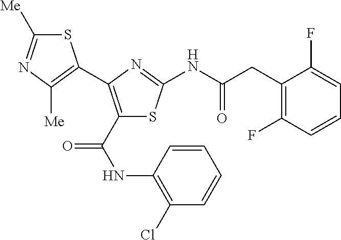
S1C([Me])=NC([Me])=C1C1=C(C(NC2=C(Cl)C=CC=C2)=O)SC(NC(CC2=C(F)C=CC=C2F)=O)=N1
